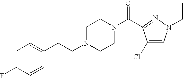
C1=C(F)C=CC(CCN2CCN(C(=O)C3=NN(CC)C=C3Cl)CC2)=C1
